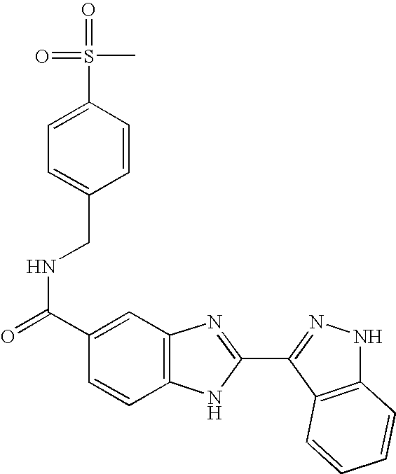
C1=C(CNC(=O)C2=CC3=C(C=C2)NC(C2=NNC4=C2C=CC=C4)=N3)C=CC(S(=O)(C)=O)=C1
